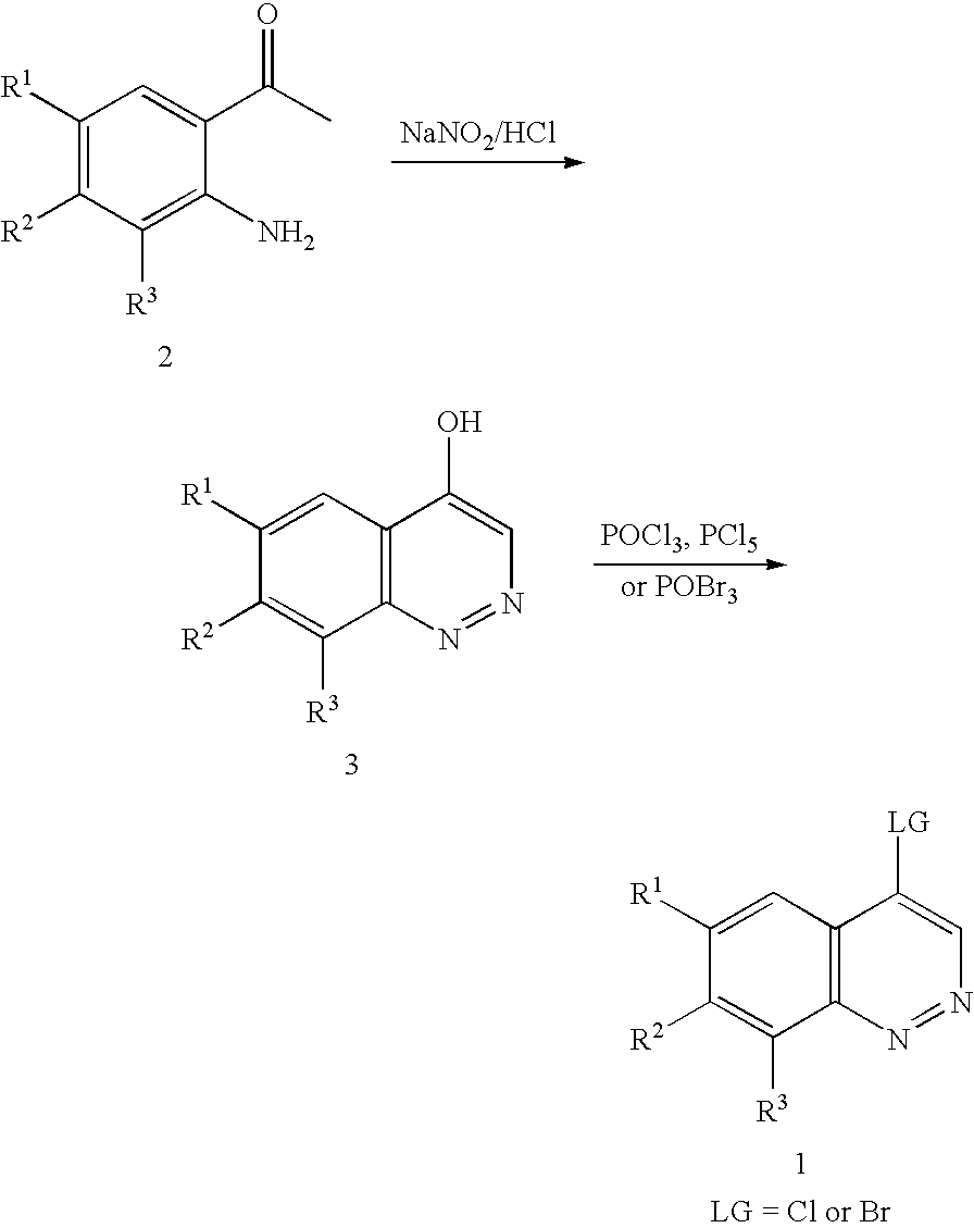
C1([R1])=C([R2])C([R3])=C(N)C(C(C)=O)=C1.C1([R1])=CC2=C(C([R3])=C1[R2])N=NC=C2O.C1([R1])=CC2=C(C([R3])=C1[R2])N=NC=C2[LG]
